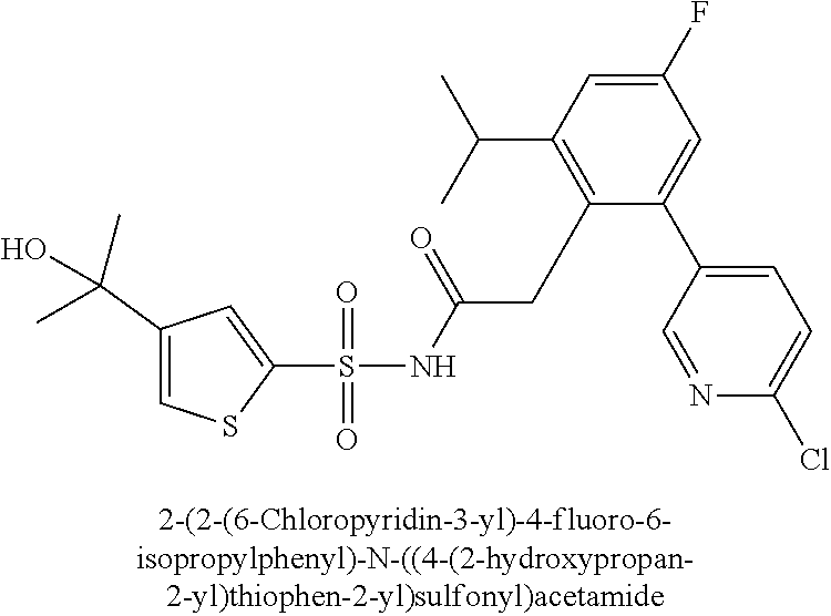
C1(C(O)(C)C)=CSC(S(NC(CC2=C(C(C)C)C=C(F)C=C2C2=CC=C(Cl)N=C2)=O)(=O)=O)=C1
